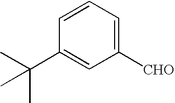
C1=CC(C(C)(C)C)=CC([CHO])=C1
